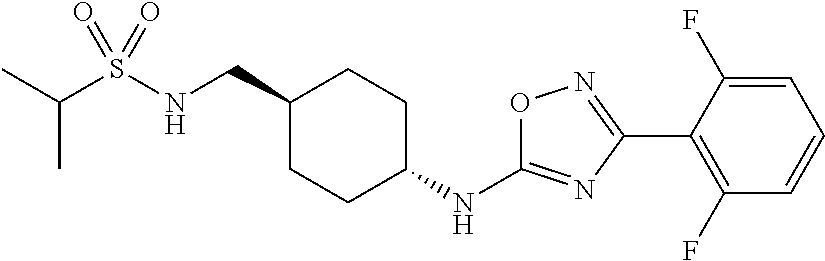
CC(S(NCC1CCC(NC2=NC(C3=C(F)C=CC=C3F)=NO2)CC1)(=O)=O)C
